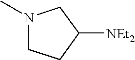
N1(C)CCC([NEt2])C1
